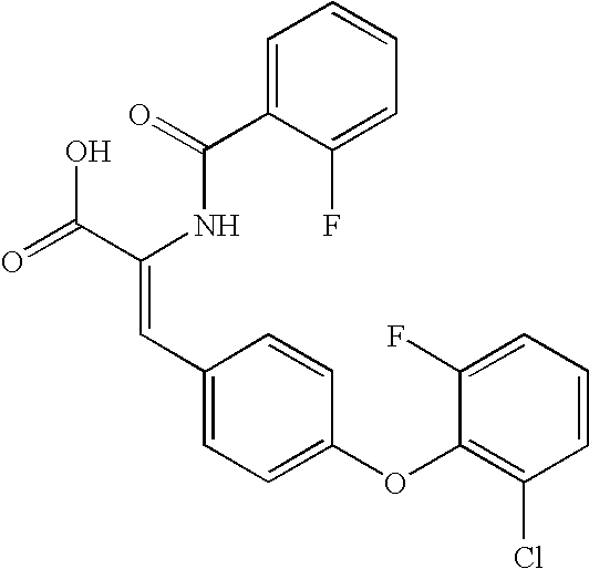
C(=O)(NC(C(=O)O)=CC1=CC=C(OC2=C(Cl)C=CC=C2F)C=C1)C1=CC=CC=C1F
